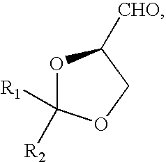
O1C([R2])([R1])OCC1[CHO]
